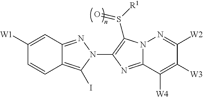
C1([W1])=CC2=NN(C3=C(S([R1])=O)N4C(=N3)C([W4])=C([W3])C([W2])=N4)C(I)=C2C=C1
